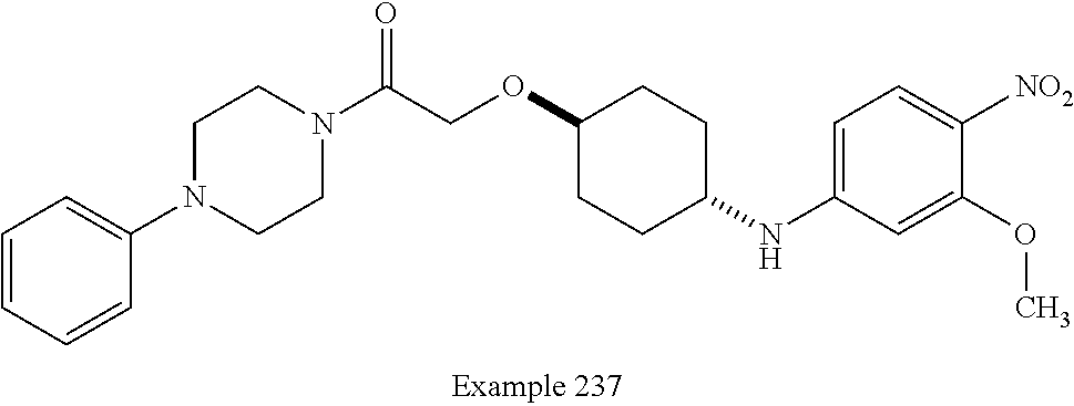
C1=CC=CC(N2CCN(C(COC3CCC(NC4=CC=C([NO2])C(OC)=C4)CC3)=O)CC2)=C1
